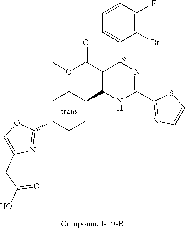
C1(F)=C(Br)C(C2N=C(C3=NC=CS3)NC(C3CCC(C4=NC(CC(O)=O)=CO4)CC3)=C2C(OC)=O)=CC=C1
